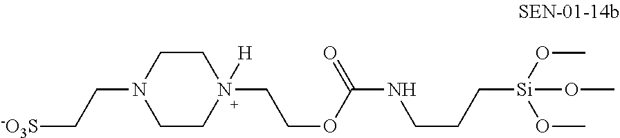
N1(CC[-O3S])CCN(CCOC(NCCC[Si](OC)(OC)OC)=O)([H])CC1
